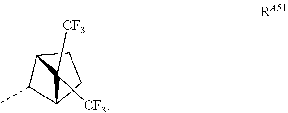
CC1C2CCC1C2([CF3])[CF3]
